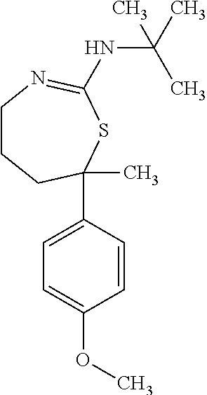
C1CCC(C)(C2=CC=C(OC)C=C2)SC(NC(C)(C)C)=N1
